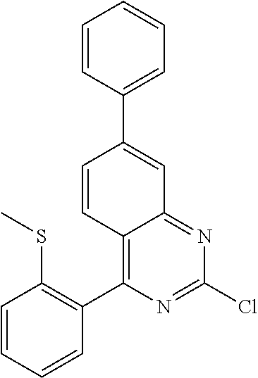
C12=C(C3=C(SC)C=CC=C3)N=C(Cl)N=C1C=C(C1=CC=CC=C1)C=C2
